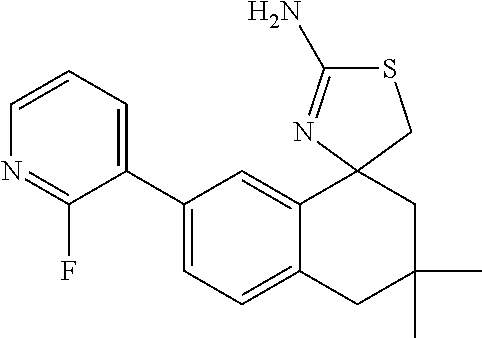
C1(C2=CC=CN=C2F)=CC=C2C(=C1)C1(CC(C)(C)C2)N=C(N)SC1
